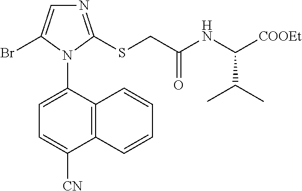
N1=C(SCC(NC([COOEt])C(C)C)=O)N(C2=CC=C([CN])C3=C2C=CC=C3)C(Br)=C1
